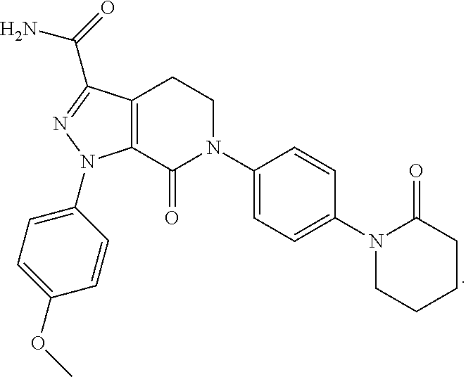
C12=C(C(=O)N(C3=CC=C(N4CCCCC4=O)C=C3)CC1)N(C1=CC=C(OC)C=C1)N=C2C(=O)N
